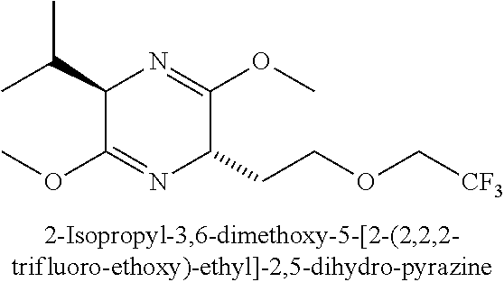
CC(C1C(OC)=NC(CCOC[CF3])C(OC)=N1)C
